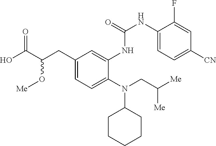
N(C1CCCCC1)(CC([Me])[Me])C1=CC=C(CC(C(O)=O)O[Me])C=C1NC(=O)NC1=CC=C([CN])C=C1F
